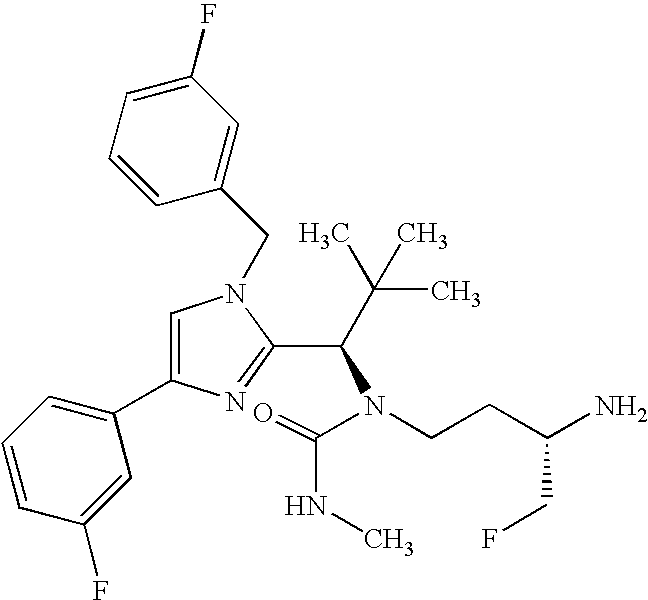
C1=C(C2=CC=CC(F)=C2)N=C(C(C(C)(C)C)N(C(NC)=O)CCC(N)CF)N1CC1=CC(F)=CC=C1
